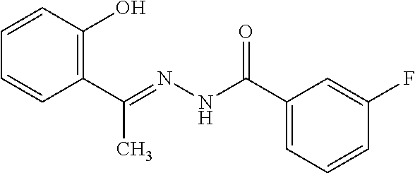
C1=CC(O)=C(C(=NNC(C2=CC=CC(F)=C2)=O)C)C=C1
